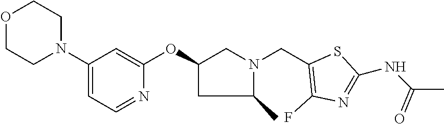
C1(N2CCOCC2)=CC=NC(OC2CN(CC3=C(F)N=C(NC(C)=O)S3)C(C)C2)=C1
